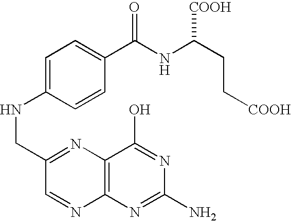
C1=C(NCC2=NC3=C(N=C(N)N=C3O)N=C2)C=CC(C(NC(CC[COOH])[COOH])=O)=C1
